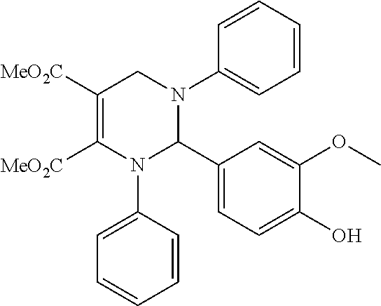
C1=CC=CC(N2CC([MeO2C])=C([MeO2C])N(C3=CC=CC=C3)C2C2=CC=C(O)C(OC)=C2)=C1
